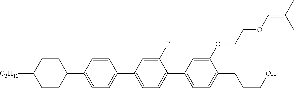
C1CC([C5H11])CCC1C1=CC=C(C2=CC=C(C3=CC=C(CCCO)C(OCCOC=C(C)C)=C3)C(F)=C2)C=C1
